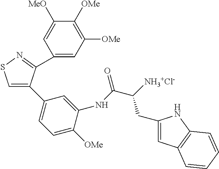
C1(C2=CSN=C2C2=CC([OMe])=C([OMe])C([MeO])=C2)=CC=C([OMe])C(NC(C([NH3+Cl-])CC2=CC3=C(N2)C=CC=C3)=O)=C1
